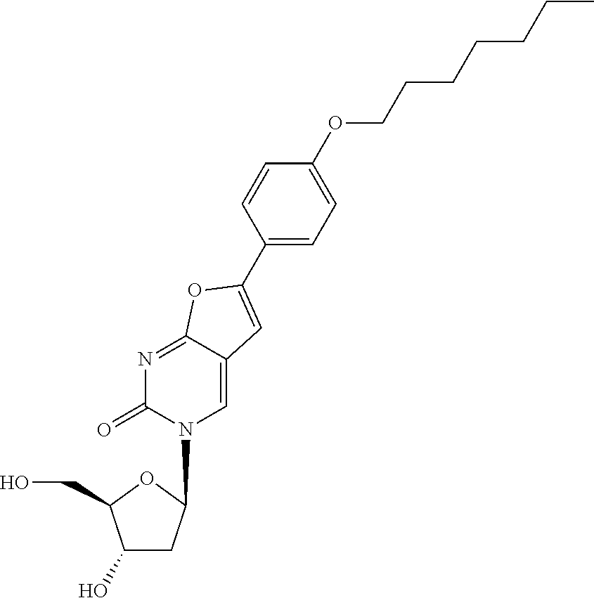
C1(O)CC(N2C=C3C(=NC2=O)OC(C2=CC=C(OCCCCCCC)C=C2)=C3)OC1CO
